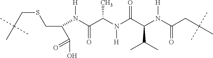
S(CC(C)(C)C)CC(C(O)=O)N(C(C(N(C(C(N(C(CC(C)(C)C)=O)[H])C(C)C)=O)[H])C)=O)[H]
